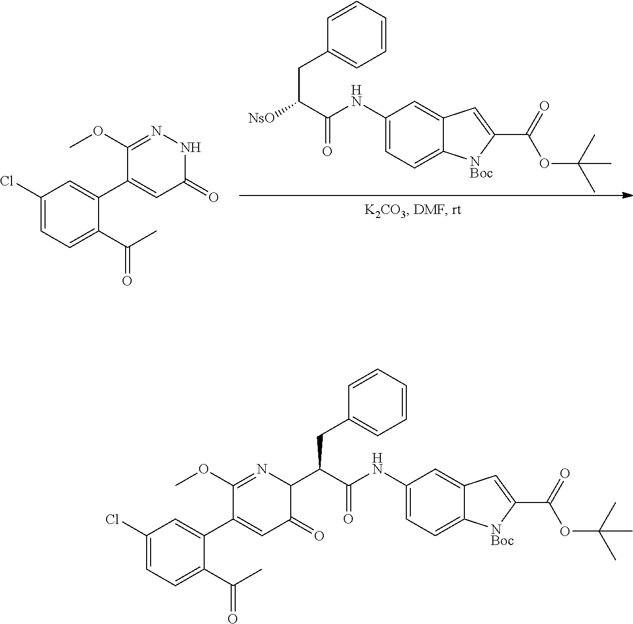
C1(NC(C(CC2=CC=CC=C2)[NsO])=O)=CC=C2C(=C1)C=C(C(=O)OC(C)(C)C)[NBoc]2.C1(Cl)=CC=C(C(C)=O)C(C2=CC(=O)NN=C2OC)=C1.C1(NC(C(CC2=CC=CC=C2)C2C(=O)C=C(C3=CC(Cl)=CC=C3C(C)=O)C(OC)=N2)=O)=CC=C2C(=C1)C=C(C(=O)OC(C)(C)C)[NBoc]2
